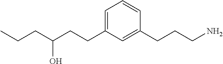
C(CCC1=CC=CC(CCCN)=C1)(CCC)O
